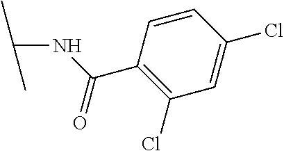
N(C(C1=C(Cl)C=C(Cl)C=C1)=O)C(C)C
